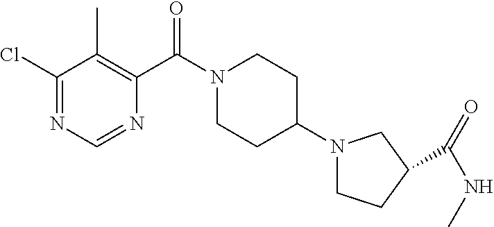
C1(Cl)=NC=NC(C(N2CCC(N3CCC(C(=O)NC)C3)CC2)=O)=C1C
